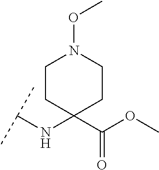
C(NC1(C(OC)=O)CCN(OC)CC1)(C)C
